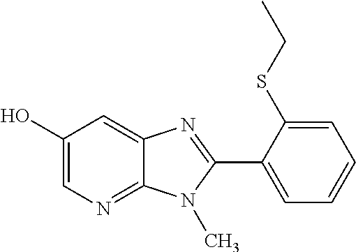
C1(O)=CN=C2C(=C1)N=C(C1=CC=CC=C1SCC)N2C
